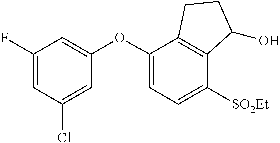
C1(F)=CC(Cl)=CC(OC2=CC=C([SO2Et])C3=C2CCC3O)=C1
